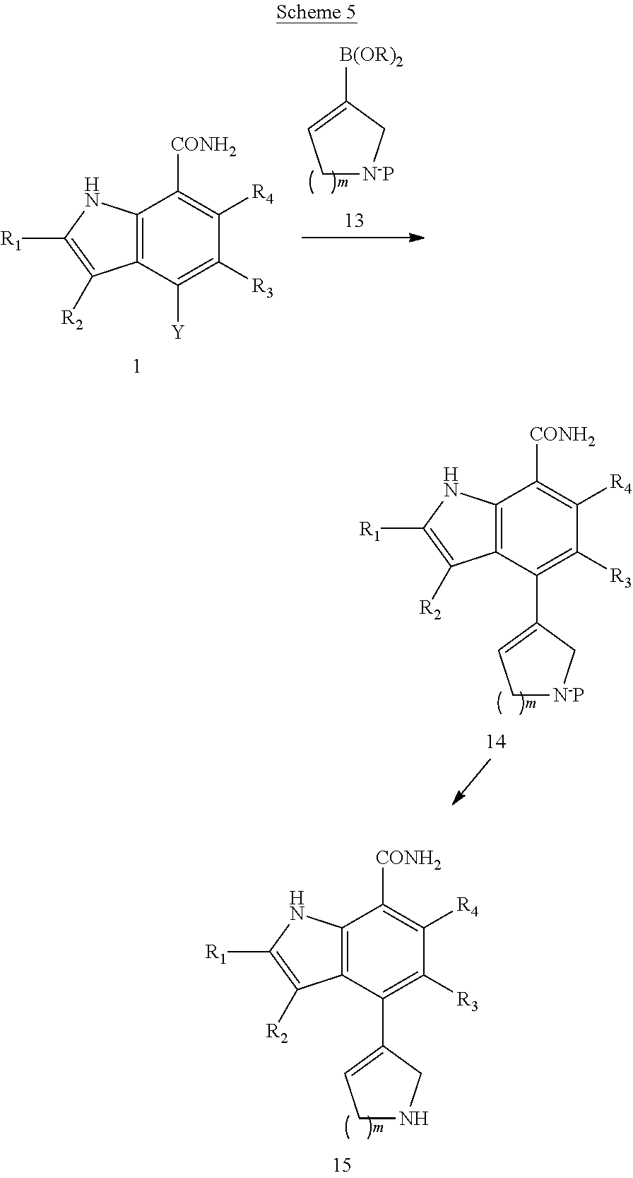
C1[N-P]CC([B(OR)2])=C1.C12=C(C([Y])=C([R3])C([R4])=C1[CONH2])C([R2])=C([R1])N2.C12=C(C([R2])=C([R1])N1)C(C1=CC[N-P]C1)=C([R3])C([R4])=C2[CONH2].C12=C(C([R2])=C([R1])N1)C(C1=CCNC1)=C([R3])C([R4])=C2[CONH2]
